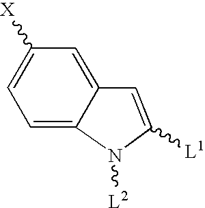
C1=C2C(=CC([X])=C1)C=C([L1])N2[L2]
